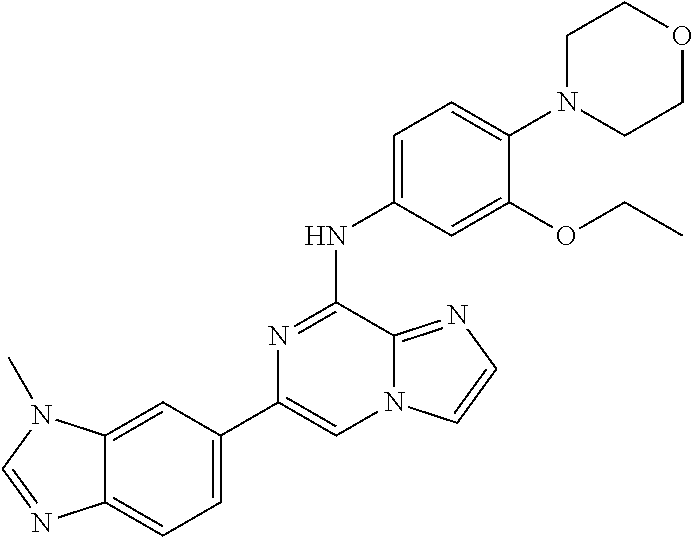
C1(C2=CC=C3C(=C2)N(C)C=N3)=CN2C(=NC=C2)C(NC2=CC=C(N3CCOCC3)C(OCC)=C2)=N1
